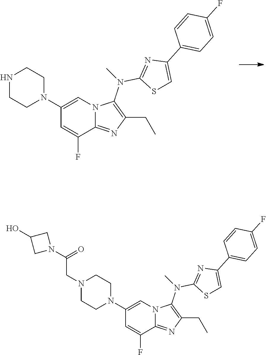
N1CCN(C2=CN3C(=NC(CC)=C3N(C3=NC(C4=CC=C(F)C=C4)=CS3)C)C(F)=C2)CC1.N1(CC(N2CC(O)C2)=O)CCN(C2=CN3C(=NC(CC)=C3N(C3=NC(C4=CC=C(F)C=C4)=CS3)C)C(F)=C2)CC1
